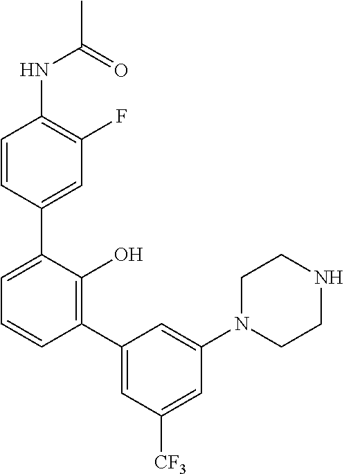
C1(NC(C)=O)=C(F)C=C(C2=CC=CC(C3=CC([CF3])=CC(N4CCNCC4)=C3)=C2O)C=C1
